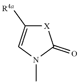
C1(=O)[X]C([R4a])=CN1C
